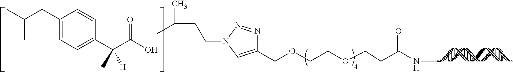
C1(COCCOCCC(NC)=O)=CN(CCC(C)C)N=N1.C1(CC(C)C)=CC=C(C(C(O)=O)(C)[H])C=C1
